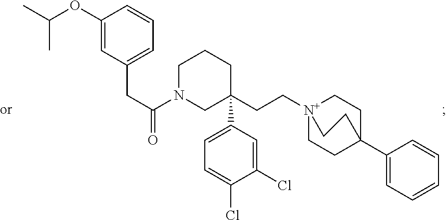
C1(OC(C)C)=CC(CC(=O)N2CC(CC[N+]34CCC(C5=CC=CC=C5)(CC3)CC4)(C3=CC=C(Cl)C(Cl)=C3)CCC2)=CC=C1
